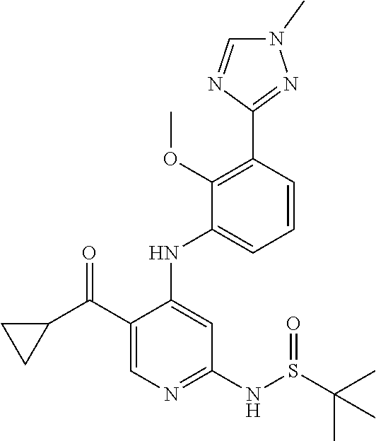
C1=CC(C2=NN(C)C=N2)=C(OC)C(NC2=CC(NS(C(C)(C)C)=O)=NC=C2C(C2CC2)=O)=C1
